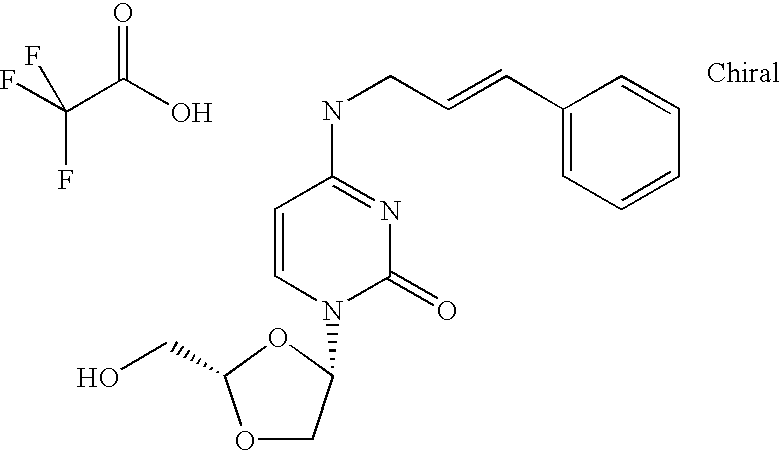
O1CC(N2C(=O)N=C(NCC=CC3=CC=CC=C3)C=C2)OC1CO.O=C(O)C(F)(F)F
